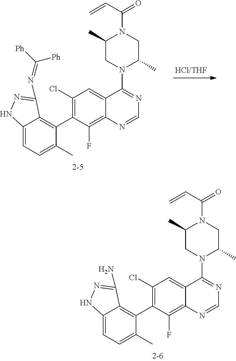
C12=CC=C(C)C(C3=C(Cl)C=C4C(=C3F)N=CN=C4N3C(C)CN(C(C=C)=O)C(C)C3)=C1C(N=C([Ph])[Ph])=NN2.C12=CC=C(C)C(C3=C(Cl)C=C4C(=C3F)N=CN=C4N3C(C)CN(C(C=C)=O)C(C)C3)=C1C(N)=NN2
